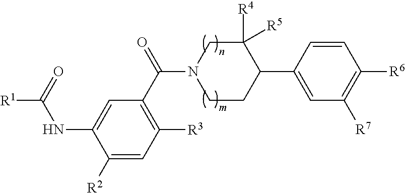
C1([R4])([R5])CN(C(C2=C([R3])C=C([R2])C(NC(=O)[R1])=C2)=O)CCC1C1=CC([R7])=C([R6])C=C1
